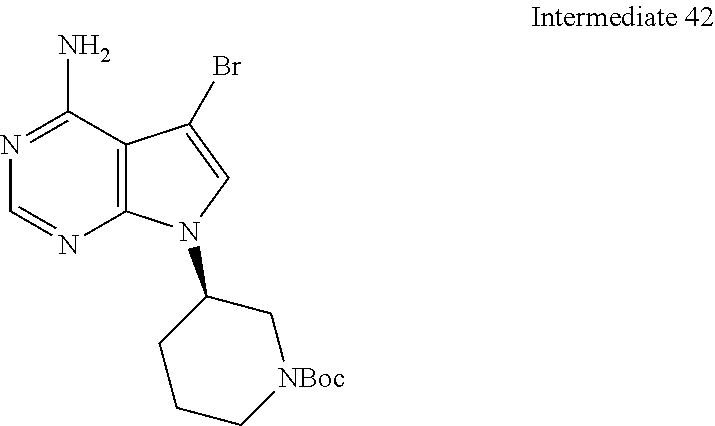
C12=C(C(N)=NC=N1)C(Br)=CN2C1CCC[NBoc]C1
